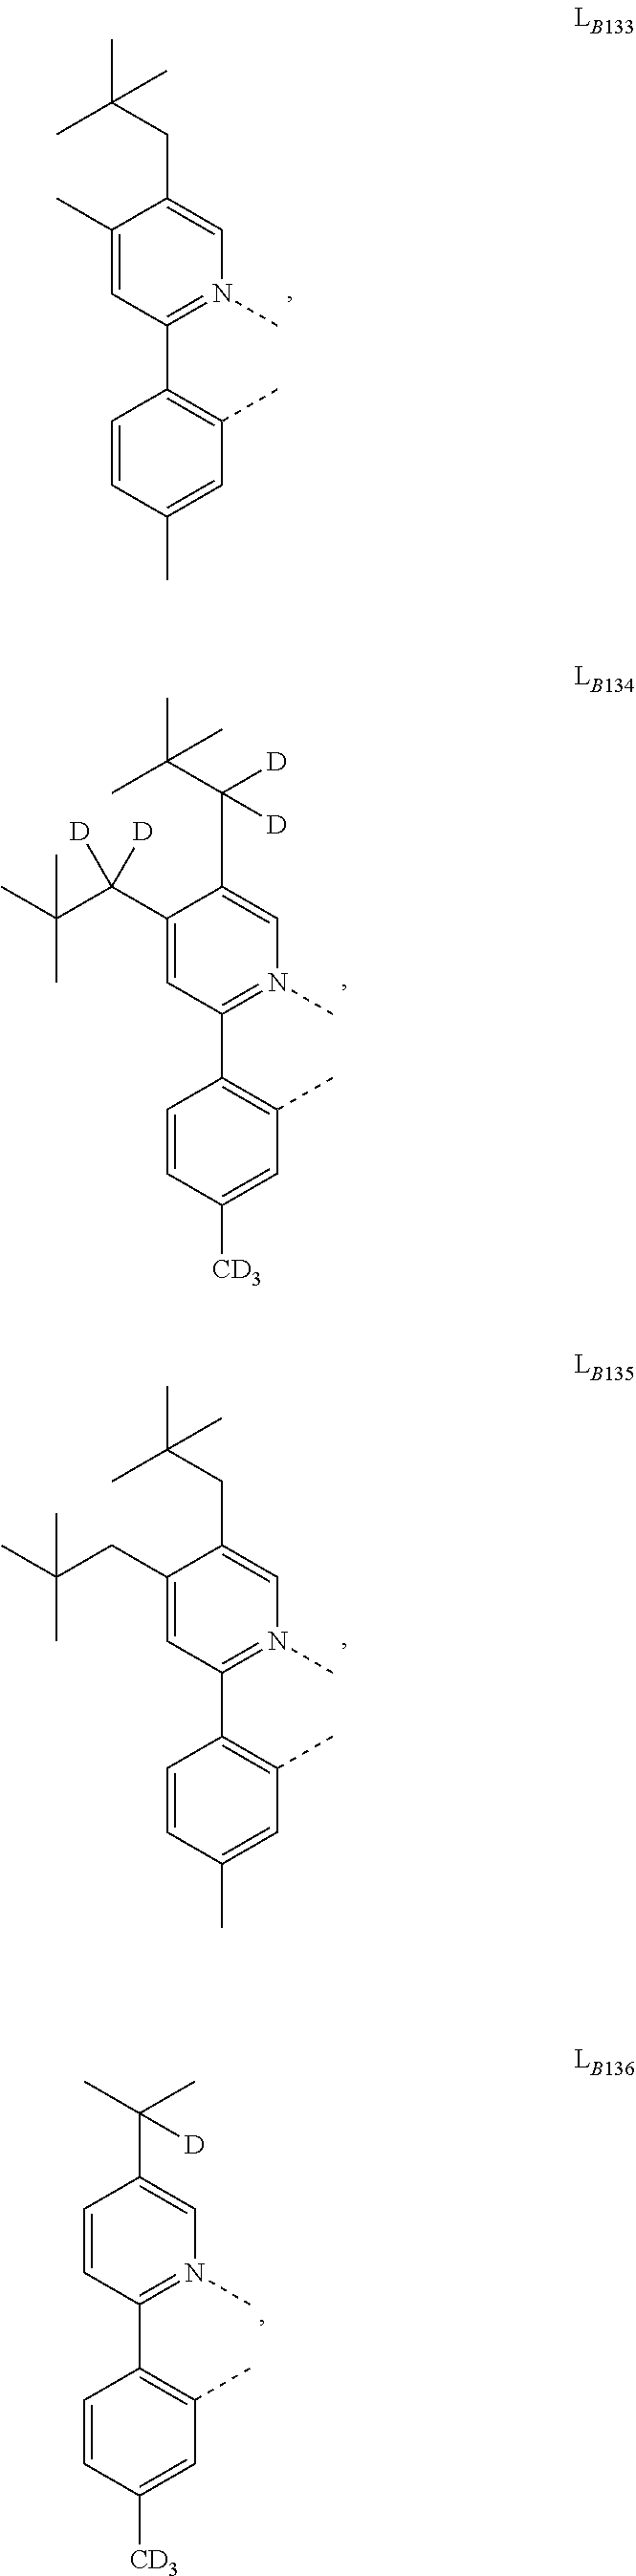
C1(C)=CC(C2=C(C)C=C(C)C=C2)=N(C)C=C1CC(C)(C)C.C1(C(C(C)(C)C)([D])[D])=CC(C2=C(C)C=C([CD3])C=C2)=N(C)C=C1C(C(C)(C)C)([D])[D].C1(CC(C)(C)C)=CC(C2=C(C)C=C(C)C=C2)=N(C)C=C1CC(C)(C)C.C1=CC(C2=C(C)C=C([CD3])C=C2)=N(C)C=C1C(C)([D])C
